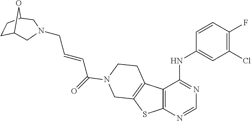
C(=CC(=O)N1CCC2=C(SC3=C2C(NC2=CC(Cl)=C(F)C=C2)=NC=N3)C1)CN1CC2CCC(O2)C1
